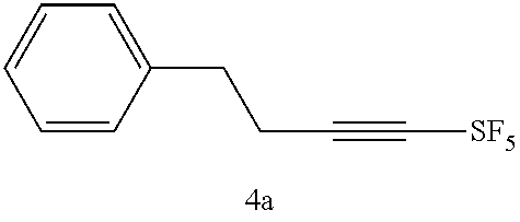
C1=CC(CCC#C[SF5])=CC=C1
